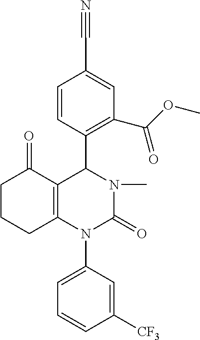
C1=CC(C2C3=C(N(C4=CC=CC([CF3])=C4)C(=O)N2C)CCCC3=O)=C(C(OC)=O)C=C1C#N
